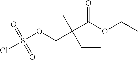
ClS(OCC(C(OCC)=O)(CC)CC)(=O)=O
